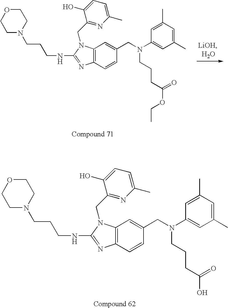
C12=C(C=CC(CN(C3=CC(C)=CC(C)=C3)CCCC(O)=O)=C1)N=C(NCCCN1CCOCC1)N2CC1=NC(C)=CC=C1O.C12=C(C=CC(CN(C3=CC(C)=CC(C)=C3)CCCC(OCC)=O)=C1)N=C(NCCCN1CCOCC1)N2CC1=NC(C)=CC=C1O
